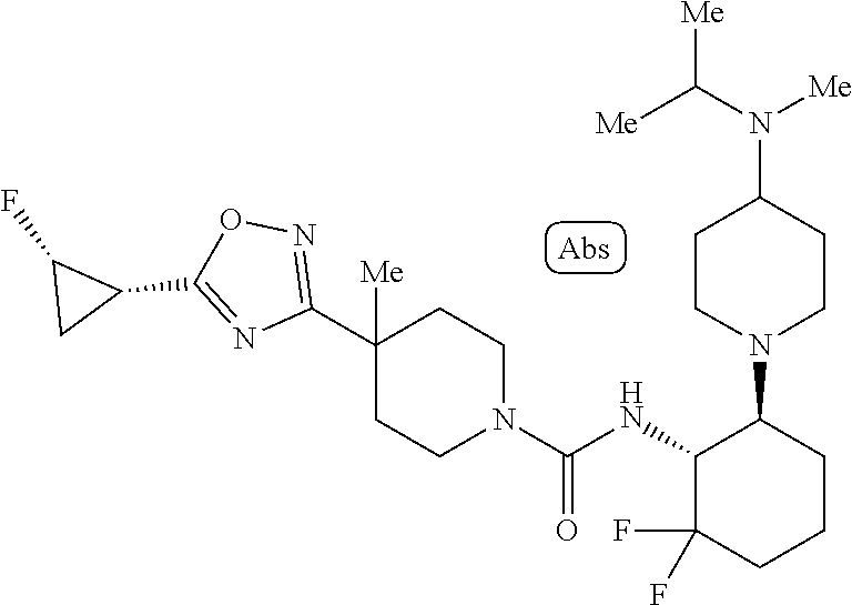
C1(C2([Me])CCN(C(=O)NC3C(F)(F)CCCC3N3CCC(N(C([Me])[Me])[Me])CC3)CC2)=NOC(C2C(F)C2)=N1
